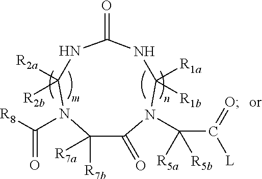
C1(=O)C([R7b])([R7a])N(C([R8])=O)C([R2a])([R2b])NC(=O)NC([R1a])([R1b])N1C(C(=O)[L])([R5a])[R5b]
